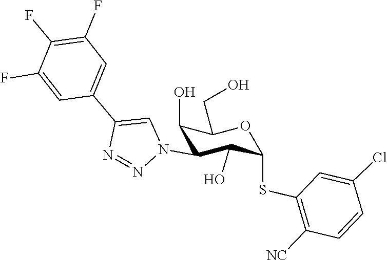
C1(F)=CC(C2=CN(C3C(O)C(SC4=C([NC])C=CC(Cl)=C4)OC(CO)C3O)N=N2)=CC(F)=C1F
